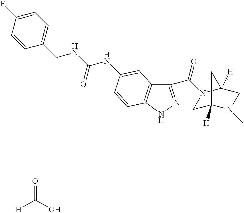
C1C2([H])N(C)CC([H])(N1C(=O)C1=NNC3=C1C=C(NC(=O)NCC1=CC=C(F)C=C1)C=C3)C2.[H]C(O)=O
